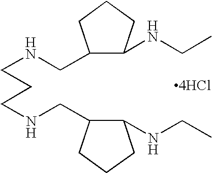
C1(CNCCCNCC2C(NCC)CCC2)C(NCC)CCC1.[4HCl]
